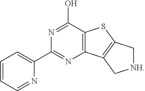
C12=C(C(O)=NC(C3=CC=CC=N3)=N1)SC1=C2C[NH]C1
